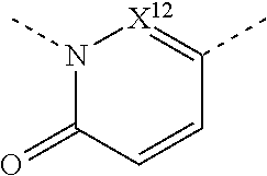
C1(C)=[X12]N(C)C(=O)C=C1
